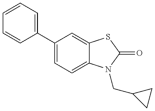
C1=CC(C2=CC=C3C(=C2)SC(=O)N3CC2CC2)=CC=C1
